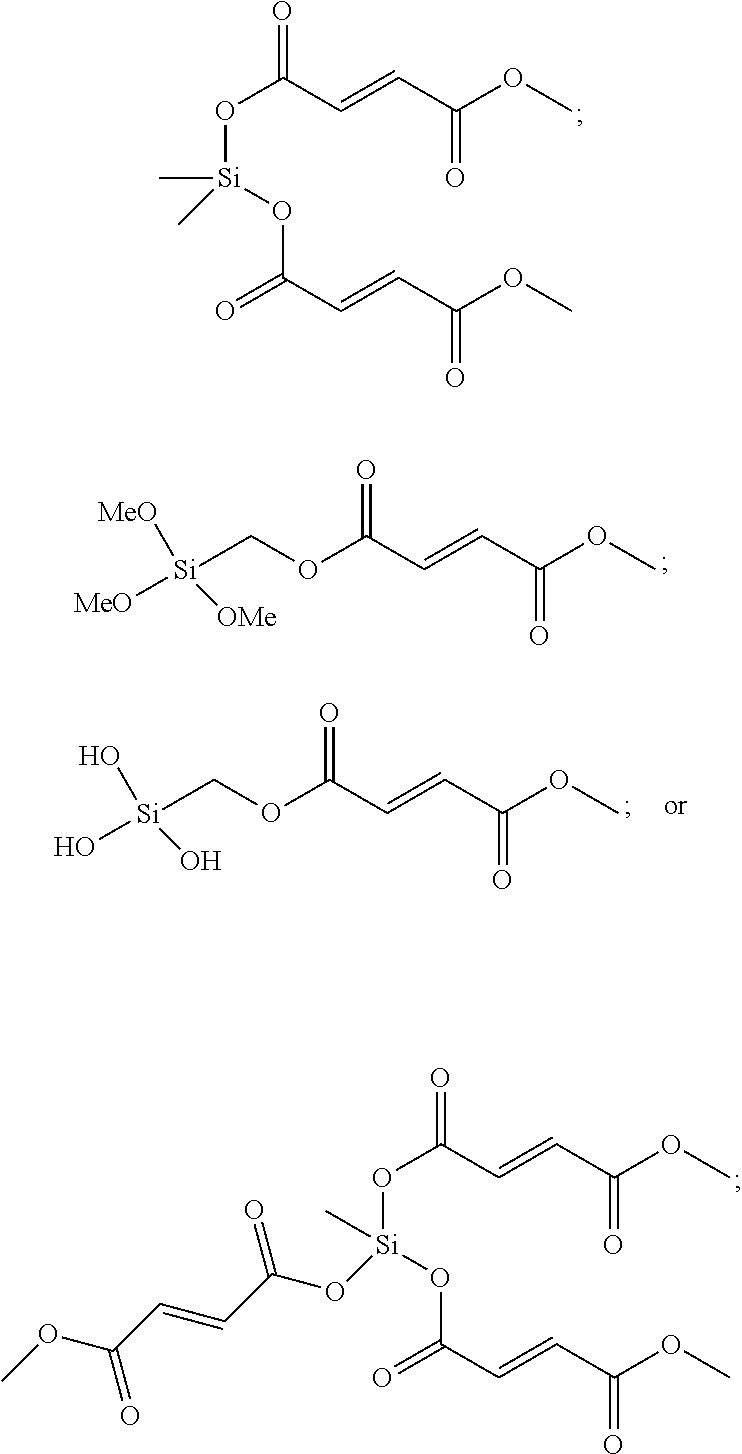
O(C(C=CC(OC)=O)=O)[Si](OC(=O)C=CC(=O)OC)(C)C.O(C(C=CC(OC)=O)=O)[Si](OC(=O)C=CC(=O)OC)(OC(=O)C=CC(OC)=O)C.C(OC(C=CC(OC)=O)=O)[Si]([MeO])([OMe])[MeO].C(OC(C=CC(OC)=O)=O)[Si](O)(O)O
